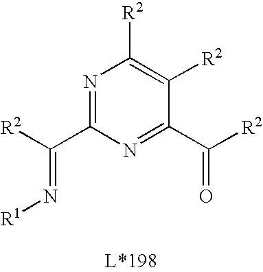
N1=C(C([R2])=N[R1])N=C(C([R2])=O)C([R2])=C1[R2]
